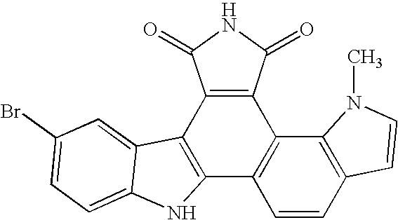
C12=C(C3=C(C4=C1C=CC1=C4N(C)C=C1)C(=O)NC3=O)C1=CC(Br)=CC=C1N2
